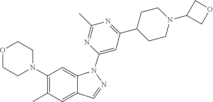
CC1=C(N2CCOCC2)C=C2C(=C1)C=NN2C1=CC(C2CCN(C3COC3)CC2)=NC(C)=N1
